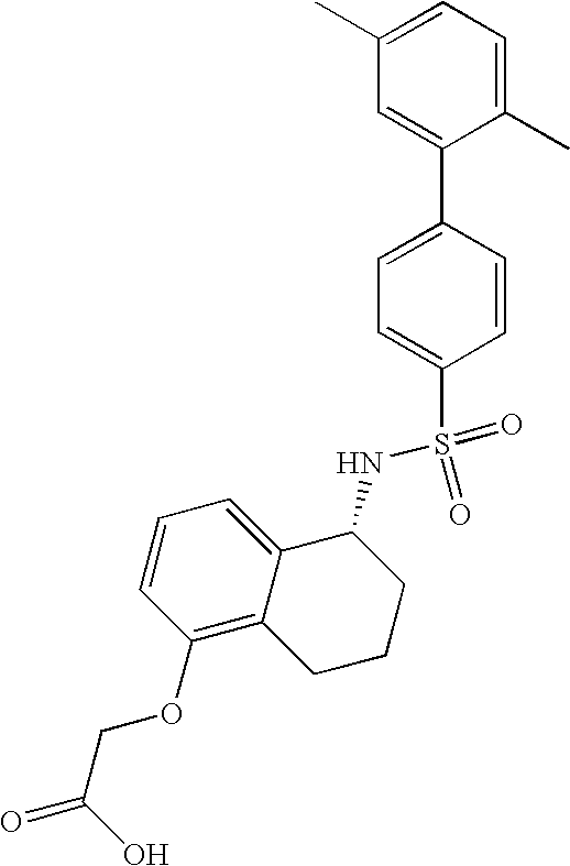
C1(C)=CC=C(C)C(C2=CC=C(S(NC3C4=CC=CC(OCC(=O)O)=C4CCC3)(=O)=O)C=C2)=C1
